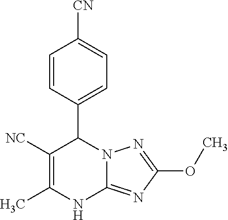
C1=CC(C2C([NC])=C(C)NC3=NC(OC)=NN23)=CC=C1[CN]
